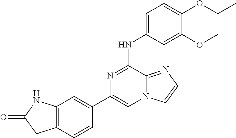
C1(C2=CC3=C(C=C2)CC(=O)N3)=CN2C(=NC=C2)C(NC2=CC=C(OCC)C(OC)=C2)=N1
